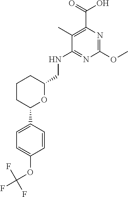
C1CC(C2=CC=C(OC(F)(F)F)C=C2)OC(CNC2=NC(OC)=NC(C(=O)O)=C2C)C1
